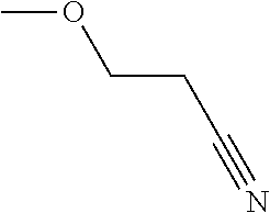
COCCC#N
